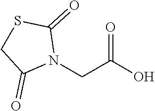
N1(CC(O)=O)C(=O)SCC1=O
